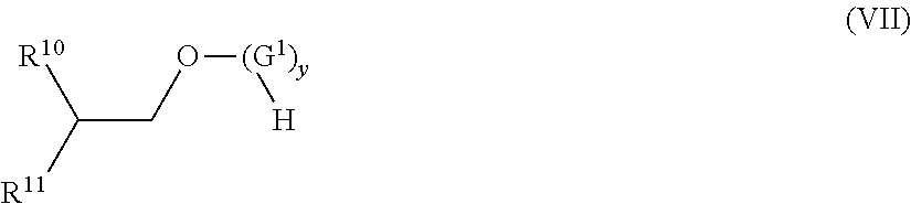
[R10]C([R11])CO[(G1)y][H]
